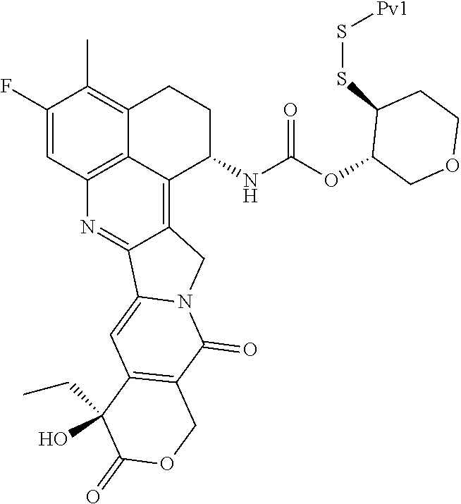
C12=C3N=C4C(=C1C(NC(=O)OC1C(SS[Pv1])CCOC1)CCC2=C(C)C(F)=C3)CN1C4=CC2=C(C1=O)COC(=O)C2(CC)O
